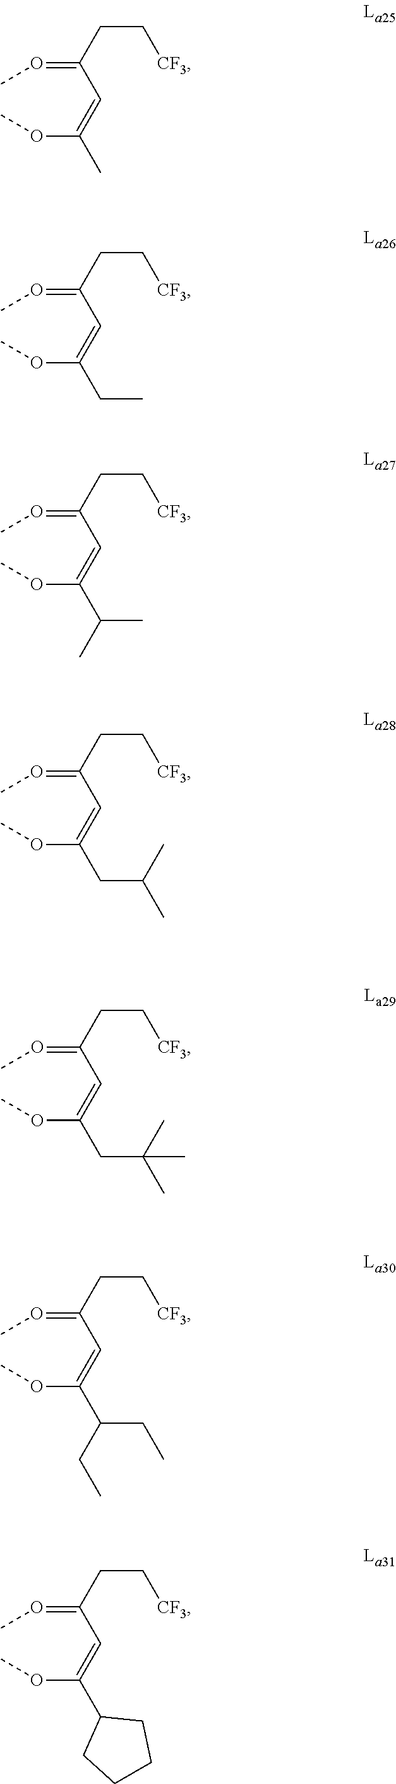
O(C(=CC(=OC)CC[CF3])C)C.O(C(=CC(=OC)CC[CF3])CC)C.O(C(=CC(=OC)CC[CF3])C(C)C)C.O(C(=CC(=OC)CC[CF3])CC(C)C)C.O(C(=CC(=OC)CC[CF3])CC(C)(C)C)C.O(C(=CC(=OC)CC[CF3])C(CC)CC)C.O(C(=CC(=OC)CC[CF3])C1CCCC1)C
